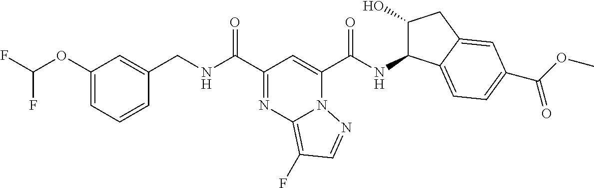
C1(OC(F)F)=CC=CC(CNC(C2=NC3=C(F)C=NN3C(C(NC3C(O)CC4=CC(C(OC)=O)=CC=C34)=O)=C2)=O)=C1
